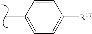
C1(C)=CC=C([R17])C=C1
